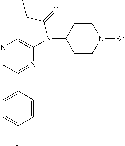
N1=CC(C2=CC=C(F)C=C2)=NC(N(C2CCN([Bn])CC2)C(=O)CC)=C1
